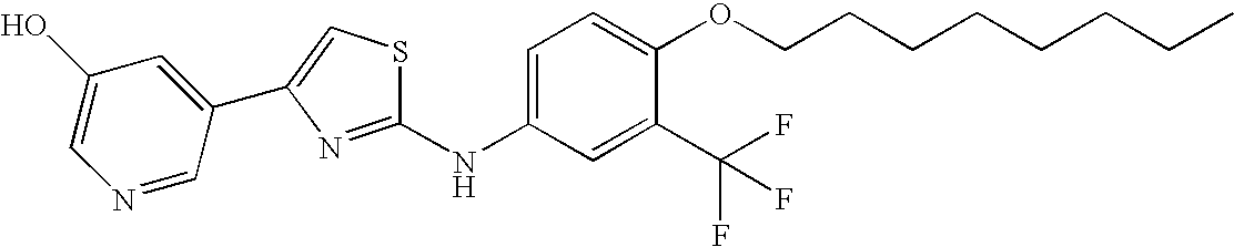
C1=C(O)C=C(C2=CSC(NC3=CC=C(OCCCCCCCC)C(C(F)(F)F)=C3)=N2)C=N1
